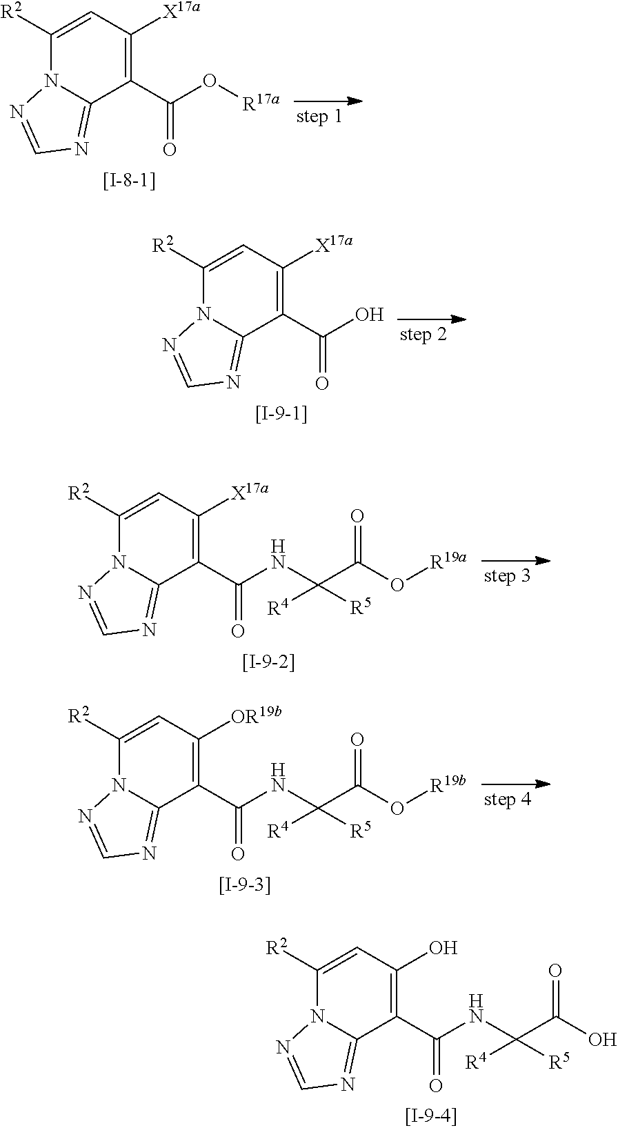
C1([X17a])=C(C(O[R17a])=O)C2=NC=NN2C([R2])=C1.C1([X17a])=C(C(O)=O)C2=NC=NN2C([R2])=C1.C1([X17a])=C(C(NC(C(O[R19a])=O)([R4])[R5])=O)C2=NC=NN2C([R2])=C1.C1([OR19b])=C(C(NC(C(O[R19b])=O)([R4])[R5])=O)C2=NC=NN2C([R2])=C1.C1(O)=C(C(NC(C(O)=O)([R4])[R5])=O)C2=NC=NN2C([R2])=C1
